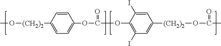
CO[(CH2)2]C1=CC=C(OC(OC2=C(I)C=C([(CH2)2]OC(C)=O)C=C2I)=O)C=C1
